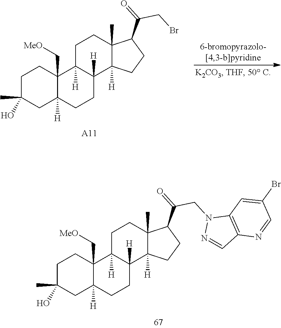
C1C(C)(O)CC2([H])C(C[MeO])(C1)C1([H])C([H])(CC2)C2([H])C(C)(CC1)C(C(=O)CN1N=CC3=C1C=C(Br)C=N3)CC2.C1C(C)(O)CC2([H])C(C[MeO])(C1)C1([H])C([H])(CC2)C2([H])C(C)(CC1)C(C(=O)CBr)CC2.[A11]
